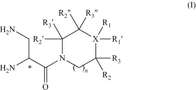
C(C(C(N1C([R2])([R3])C([R2])([R3])[X]([R1])([R1])C([R3])([R2])C1)=O)N)N
